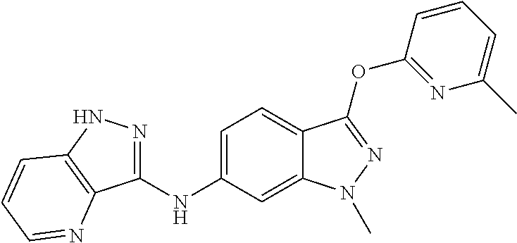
C1(NC2=CC=C3C(=C2)N(C)N=C3OC2=NC(C)=CC=C2)=NNC2=C1N=CC=C2
